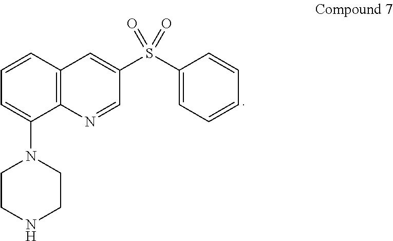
C1=CC2=C(C(N3CCNCC3)=C1)N=CC(S(C1=CC=CC=C1)(=O)=O)=C2
